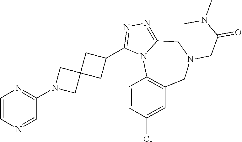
C1=CN=CC(N2CC3(C2)CC(C2=NN=C4N2C2=C(CN(CC(N(C)C)=O)C4)C=C(Cl)C=C2)C3)=N1
